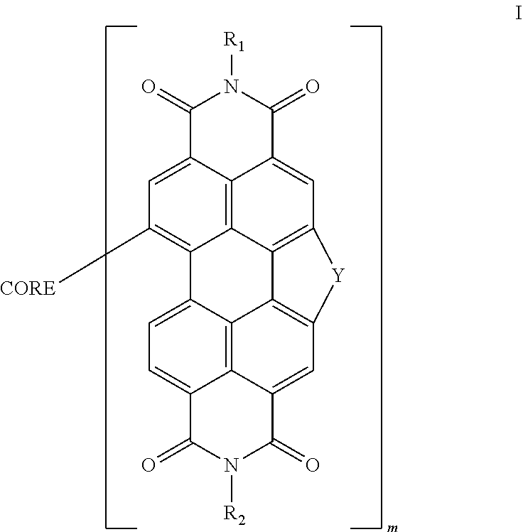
C1=C2C3=C4C(=C1)C(=O)N([R2])C(=O)C4=CC1=C3C3=C(C=C4C5=C3C2=C([CORE])C=C5C(=O)N([R1])C4=O)[Y]1
